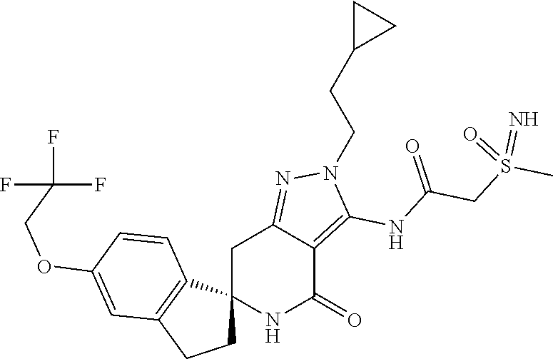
C12(NC(=O)C3=C(NC(CS(C)(=O)=N)=O)N(CCC4CC4)N=C3C1)CCC1=C2C=CC(OCC(F)(F)F)=C1
